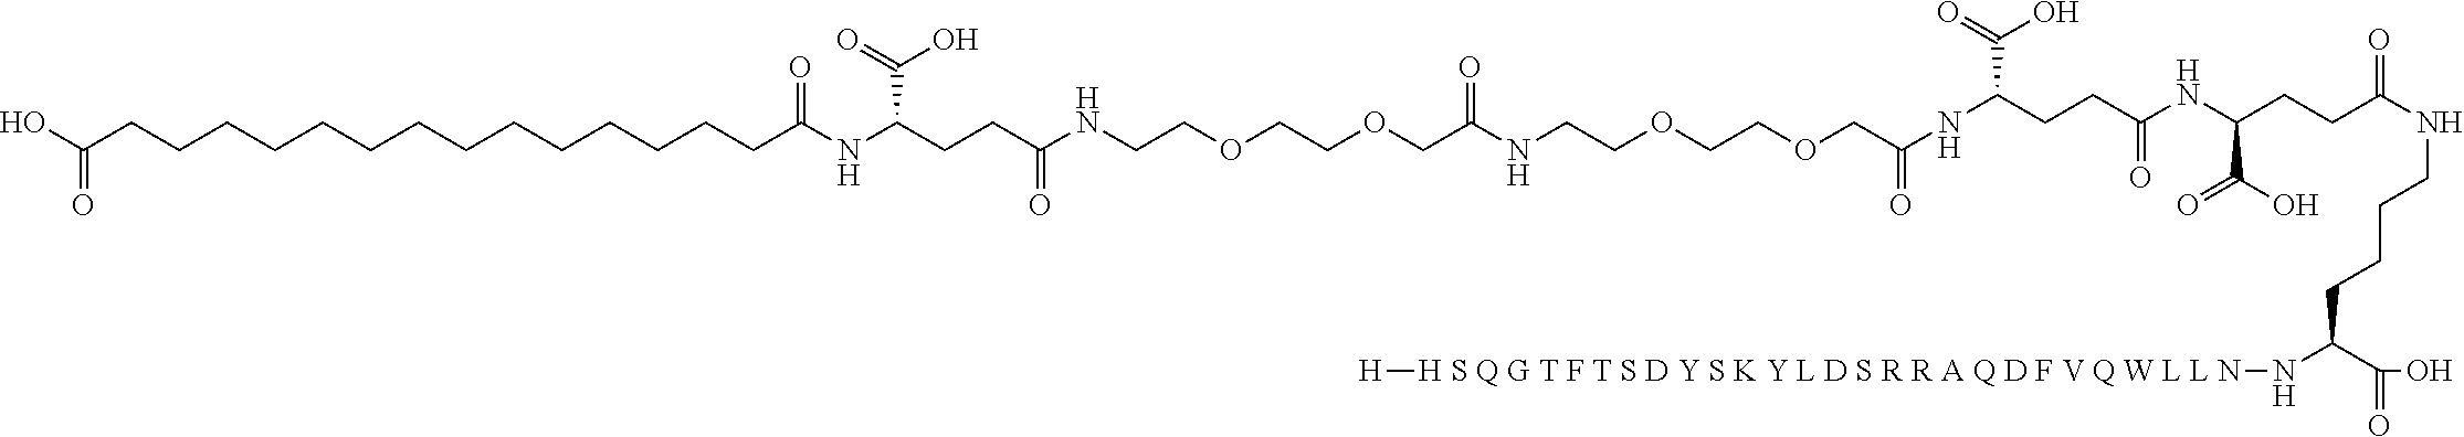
OC(CCCCCCCCCCCCCCC(NC(CCC(NCCOCCOCC(NCCOCCOCC(=O)NC(CCC(=O)NC(CCC(=O)NCCCCC(C(O)=O)N[H S Q G T F T S D Y S K Y L D S R R A Q D F V Q W L L N][H])C(O)=O)C(O)=O)=O)=O)C(O)=O)=O)=O
